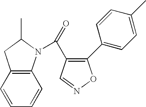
C1=NOC(C2=CC=C(C)C=C2)=C1C(N1C2=C(CC1C)C=CC=C2)=O
